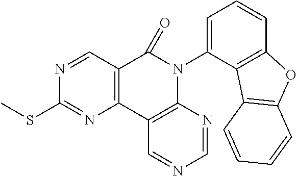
C12=C(C3=C(N(C4=CC=CC5=C4C4=C(O5)C=CC=C4)C1=O)N=CN=C3)N=C(SC)N=C2
